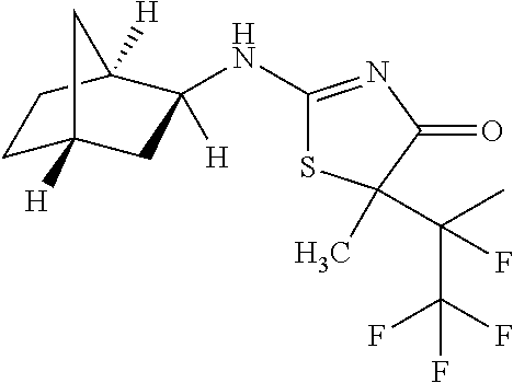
C1C2([H])CC(NC3=NC(=O)C(C(C)(C(F)(F)F)F)(C)S3)([H])C([H])(C1)C2
